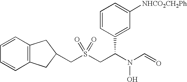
C(S(CC(N(C=O)O)C1=CC([NHCO2CH2Ph])=CC=C1)(=O)=O)C1CC2=C(C=CC=C2)C1
